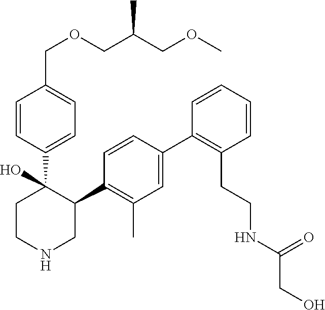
C1(C2=C(C)C=C(C3=C(CCNC(CO)=O)C=CC=C3)C=C2)C(C2=CC=C(COCC(COC)C)C=C2)(O)CCNC1
